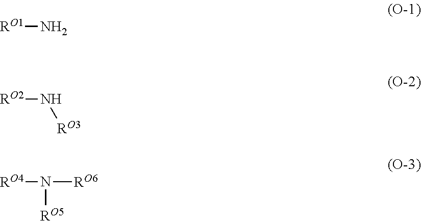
[RO1]N.[RO2]N[RO3].[RO4]N([RO6])[RO5]
